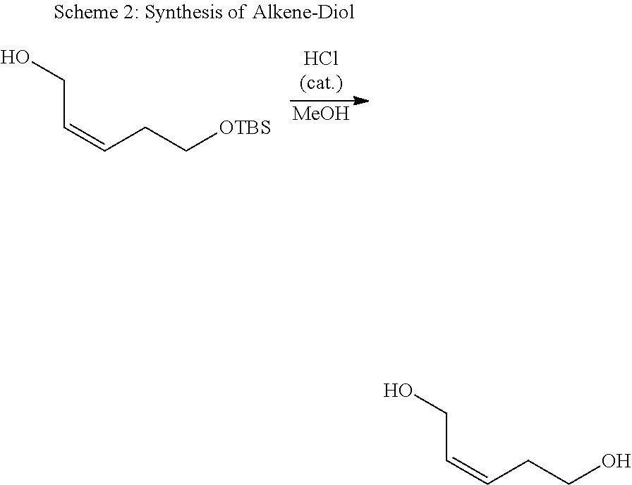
[MeOH].C(CC[OTBS])=CCO.C(CCO)=CCO
